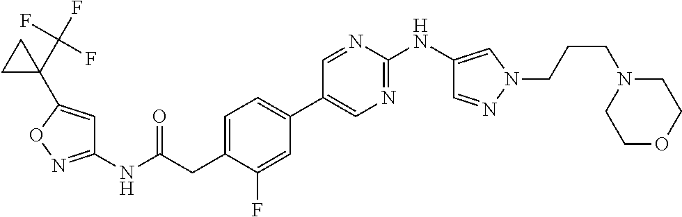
C1=C(CC(NC2=NOC(C3(C(F)(F)F)CC3)=C2)=O)C(F)=CC(C2=CN=C(NC3=CN(CCCN4CCOCC4)N=C3)N=C2)=C1
